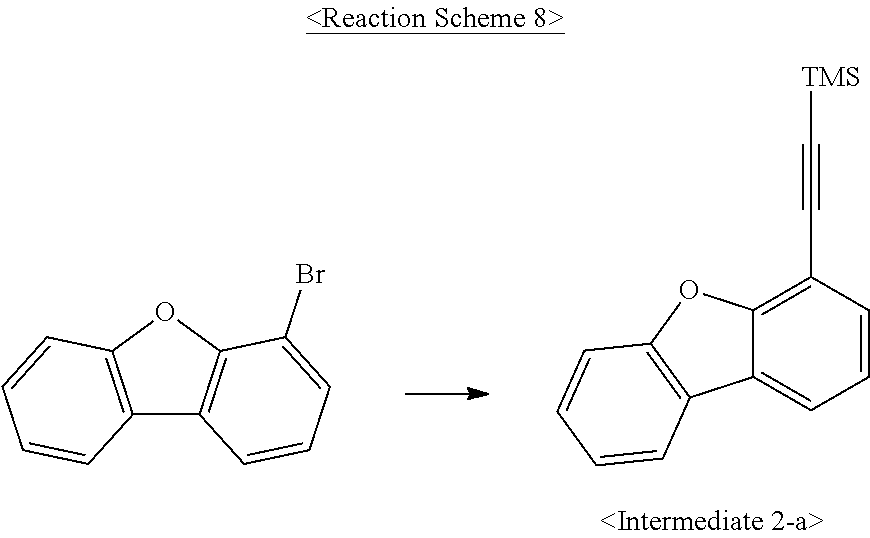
C12=C(OC3=C1C=CC=C3Br)C=CC=C2.C12=CC=CC(C#C[TMS])=C1OC1=C2C=CC=C1
